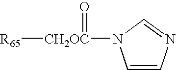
C1=CN=CN1[CH2OC]([R65])=O
